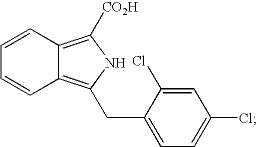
C1=CC2=C([CO2H])NC(CC3=CC=C(Cl)C=C3Cl)=C2C=C1
